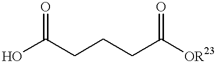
O=C(O)CCCC([OR23])=O
